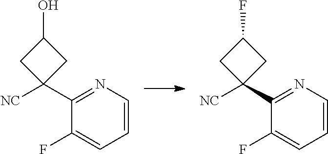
C1=CN=C(C2([NC])CC(F)C2)C(F)=C1.C1=CN=C(C2([NC])CC(O)C2)C(F)=C1
